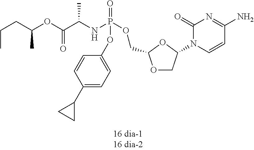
O1CC(N2C=CC(N)=NC2=O)OC1COP(NC(C(OC(CCC)C)=O)C)(=O)OC1=CC=C(C2CC2)C=C1
